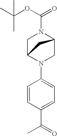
CC(C1=CC=C(N2CC3N(C(OC(C)(C)C)=O)CC2C3)C=C1)=O
